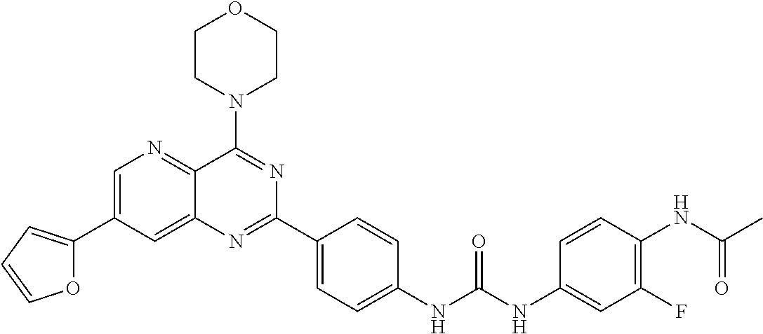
C1=C(C2=CC=CO2)C=C2C(=N1)C(N1CCOCC1)=NC(C1=CC=C(NC(NC3=CC(F)=C(NC(C)=O)C=C3)=O)C=C1)=N2
